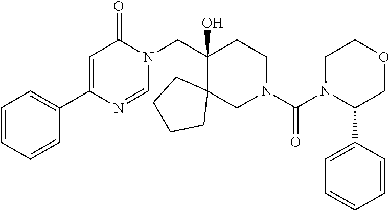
N1(C(N2CCC(CN3C(=O)C=C(C4=CC=CC=C4)N=C3)(O)C3(C2)CCCC3)=O)C(C2=CC=CC=C2)COCC1
